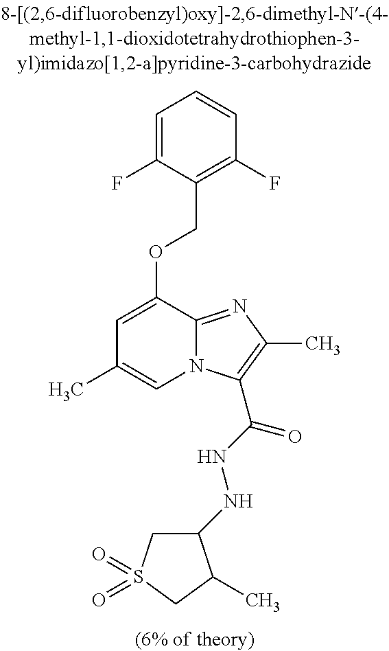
C1=C(F)C(COC2=CC(C)=CN3C2=NC(C)=C3C(NNC2CS(=O)(=O)CC2C)=O)=C(F)C=C1
